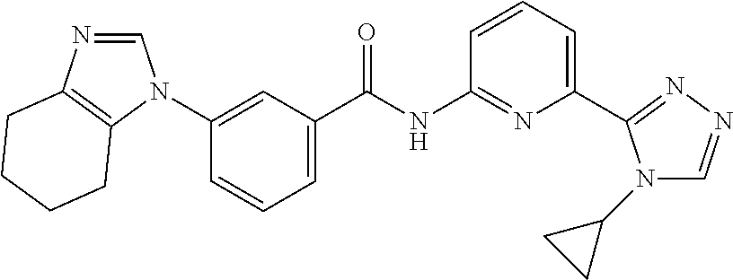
C1=CC=C(C(NC2=NC(C3=NN=CN3C3CC3)=CC=C2)=O)C=C1N1C=NC2=C1CCCC2
